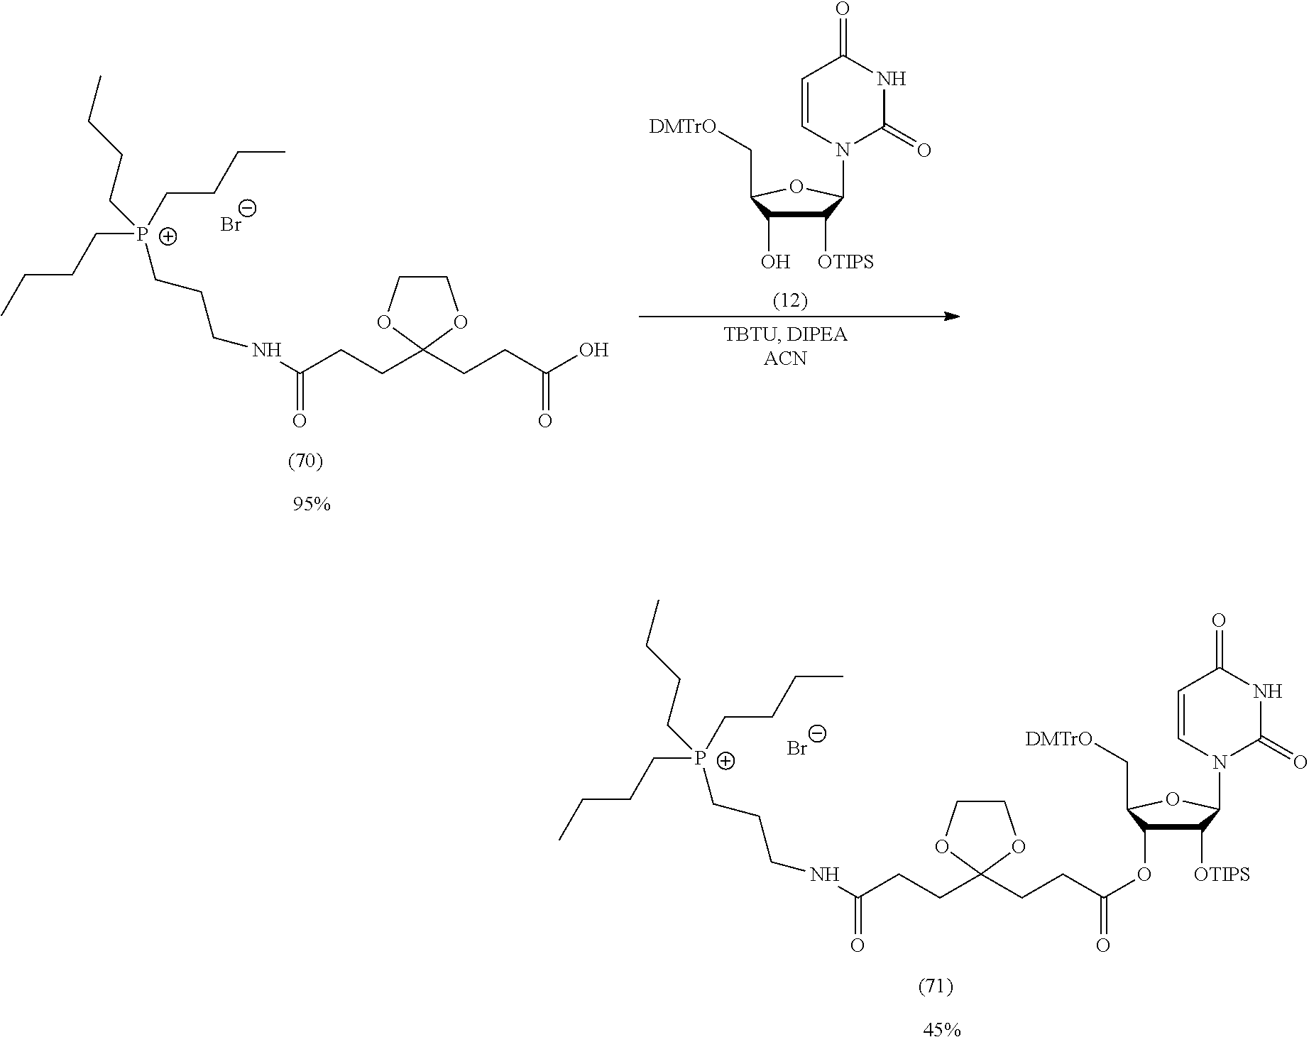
C(CCC1(CCC(O)=O)OCCO1)(NCCC[P+](CCCC)(CCCC)CCCC)=O.[Br-].C1([OTIPS])C(O)C(C[DMTrO])OC1N1C(=O)NC(=O)C=C1.[Br-].C(CCC1(CCC(=O)OC2C([OTIPS])C(N3C(=O)NC(=O)C=C3)OC2C[DMTrO])OCCO1)(NCCC[P+](CCCC)(CCCC)CCCC)=O
